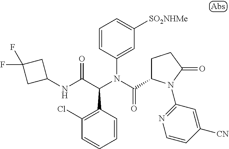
C1=CC(N(C(=O)C2CCC(=O)N2C2=NC=CC([CN])=C2)C(C(NC2CC(F)(F)C2)=O)C2=C(Cl)C=CC=C2)=CC([SO2NHMe])=C1
